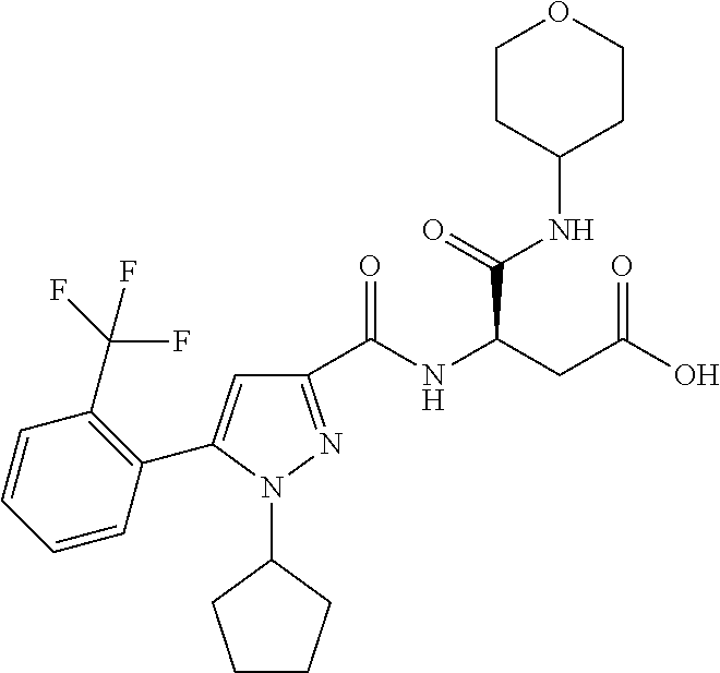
C1(C(NC(CC(O)=O)C(NC2CCOCC2)=O)=O)=NN(C2CCCC2)C(C2=C(C(F)(F)F)C=CC=C2)=C1
